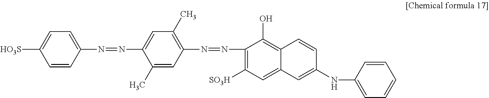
C1=CC(N=NC2=CC(C)=C(N=NC3=C([SO3H])C=C4C(=C3O)C=CC(NC3=CC=CC=C3)=C4)C=C2C)=CC=C1[HO3S]
